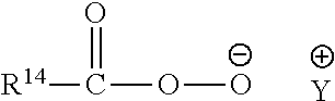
[R14]C(O[O-])=O.[Y]
